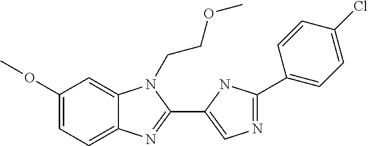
C1(OC)=CC=C2C(=C1)N(CCOC)C(C1=CN=C(C3=CC=C(Cl)C=C3)N1)=N2
